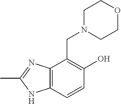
C12=C(C=CC(O)=C1CN1CCOCC1)NC(C)=N2
